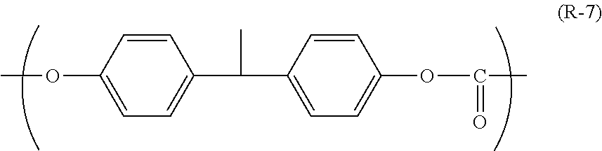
C1=CC(OC)=CC=C1C(C1=CC=C(OC(C)=O)C=C1)C
